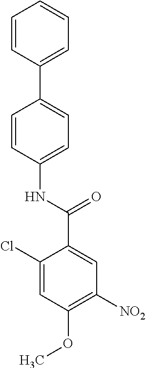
C1=CC(C2=CC=C(NC(C3=CC([NO2])=C(OC)C=C3Cl)=O)C=C2)=CC=C1
